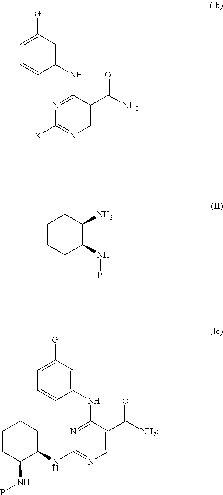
C1=C([G])C=C(NC2=NC([X])=NC=C2C(N)=O)C=C1.C1=C([G])C=C(NC2=NC(NC3CCCCC3NP)=NC=C2C([NH2])=O)C=C1.C1CCC(NP)C(N)C1
